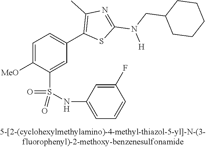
C1=C([OMe])C(S(NC2=CC=CC(F)=C2)(=O)=O)=CC(C2=C(C)N=C(N(CC3CCCCC3)[H])S2)=C1
